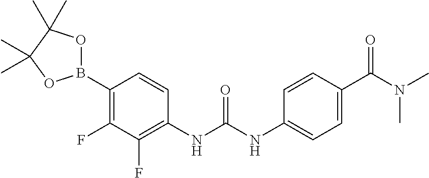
B1(C2=C(F)C(F)=C(NC(NC3=CC=C(C(=O)N(C)C)C=C3)=O)C=C2)OC(C)(C)C(C)(C)O1
